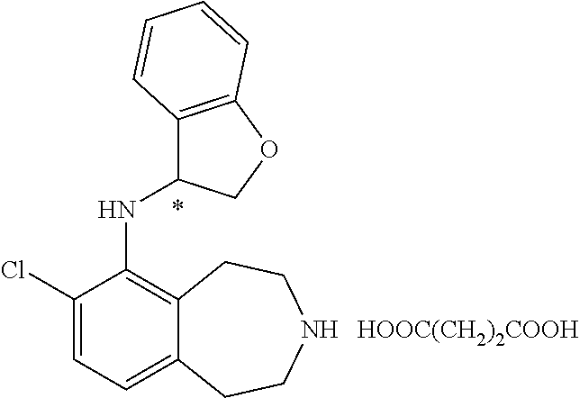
[HOOC(CH2)2COOH].C1(Cl)=CC=C2C(=C1NC1C3=C(OC1)C=CC=C3)CCNCC2
